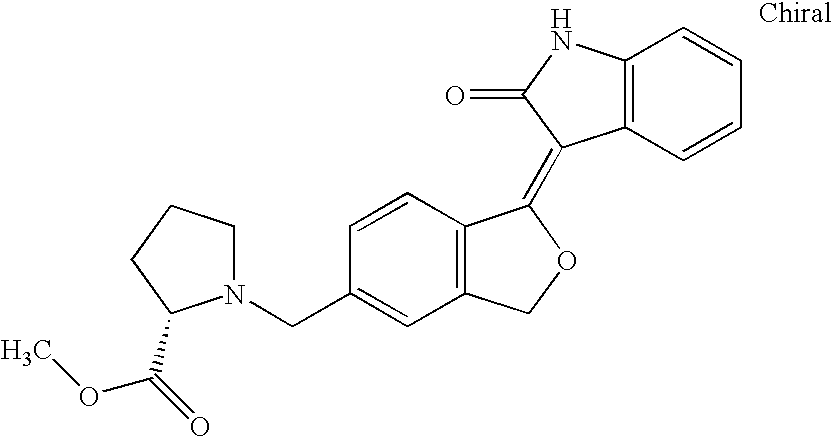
C1=CC(CN2CCCC2C(=O)OC)=CC2=C1C(=C1C3=C(C=CC=C3)NC1=O)OC2
